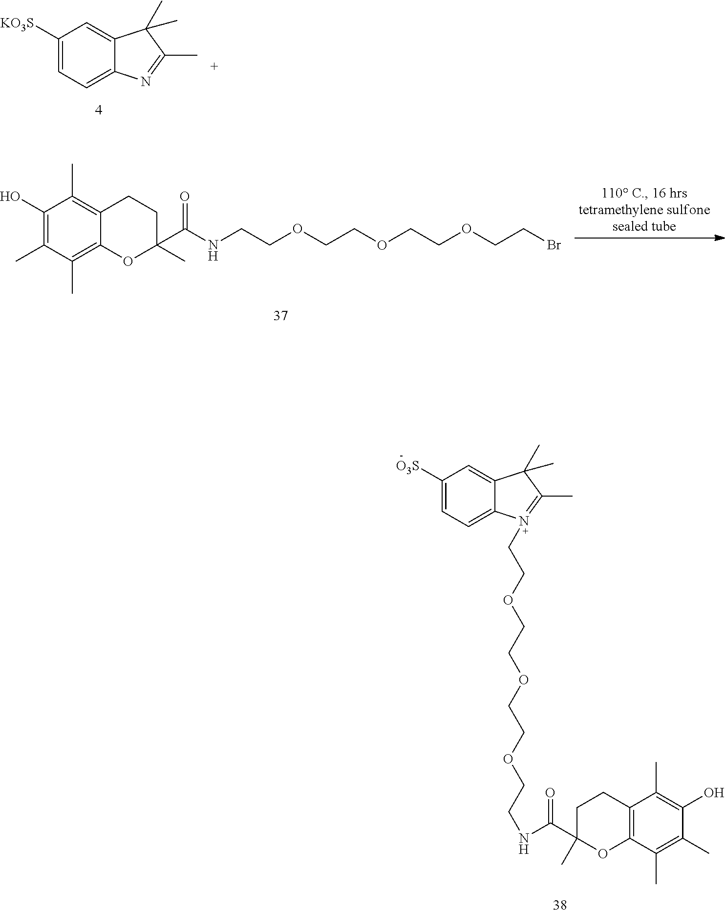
C1([KO3S])=CC=C2C(=C1)C(C)(C)C(C)=N2.C1(O)=C(C)C(C)=C2C(=C1C)CCC(C)(C(NCCOCCOCCOCCBr)=O)O2.C1([O3S])=CC=C2C(=C1)C(C)(C)C(C)=N2CCOCCOCCOCCNC(C1(C)OC2=C(CC1)C(C)=C(O)C(C)=C2C)=O
